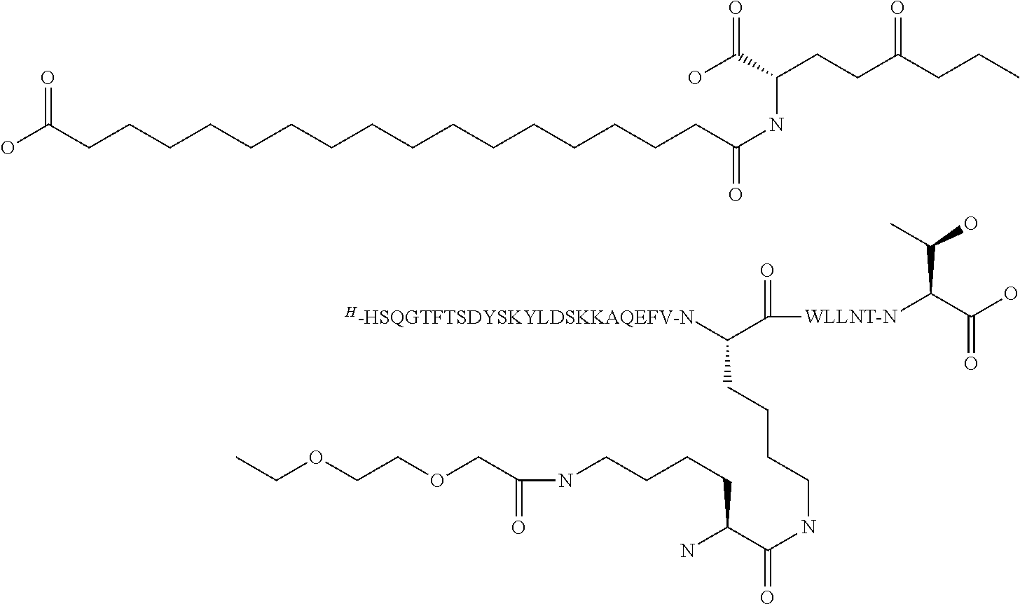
[H-HSQGTFTSDYSKYLDSKKAQEFV-N]C(C([WLLNT-N]C(C(O)=O)C(C)O)=O)CCCCNC(=O)C(N)CCCCNC(=O)COCCOCC.C(CCCCCCCCCCCCCCCC(O)=O)C(NC(CCC(CCC)=O)C(O)=O)=O
